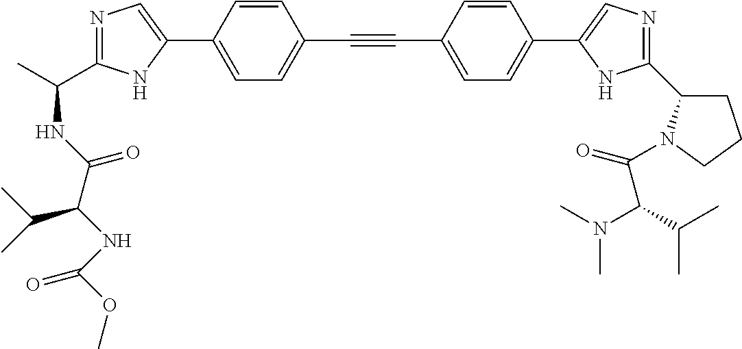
N1=C(C(NC(C(NC(OC)=O)C(C)C)=O)C)NC(C2=CC=C(C#CC3=CC=C(C4=CN=C(C5CCCN5C(=O)C(C(C)C)N(C)C)N4)C=C3)C=C2)=C1
